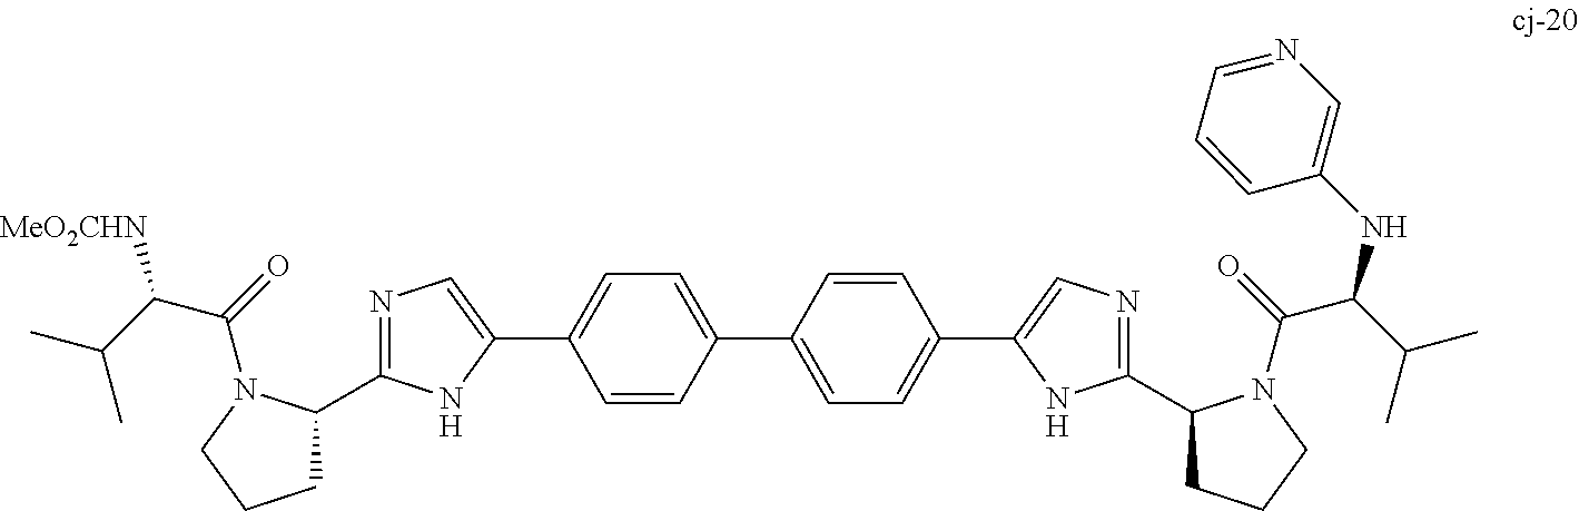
C1C(C2=NC=C(C3=CC=C(C4=CC=C(C5=CN=C(C6CCCN6C(C(NC6=CN=CC=C6)C(C)C)=O)N5)C=C4)C=C3)N2)N(C(C([MeO2CHN])C(C)C)=O)CC1
